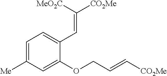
C1=C([Me])C=C(OCC=C[CO2Me])C(C=C([CO2Me])[MeO2C])=C1
